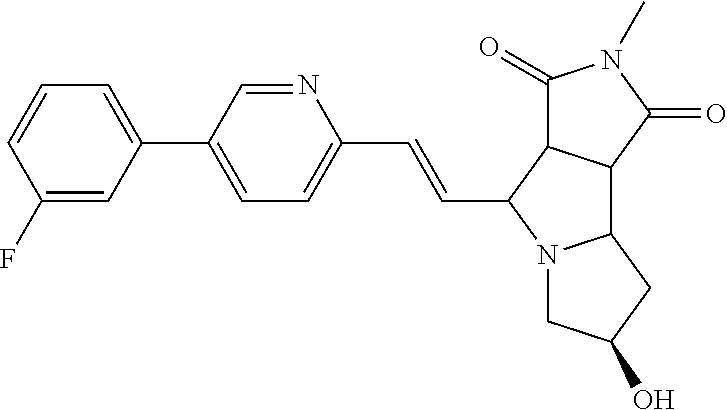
C1(C=CC2N3C(C4C2C(=O)N(C)C4=O)CC(O)C3)=CC=C(C2=CC=CC(F)=C2)C=N1
